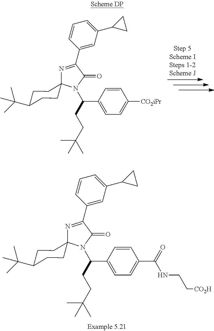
C1(C2=NC3(CCC(C(C)(C)C)CC3)N(C(C3=CC=C([CO2iPr])C=C3)CCC(C)(C)C)C2=O)=CC(C2CC2)=CC=C1.C1(C2=NC3(CCC(C(C)(C)C)CC3)N(C(C3=CC=C(C(=O)NCC[CO2H])C=C3)CCC(C)(C)C)C2=O)=CC(C2CC2)=CC=C1
